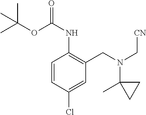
C1=CC(Cl)=CC(CN(C2(C)CC2)C[CN])=C1NC(=O)OC(C)(C)C
